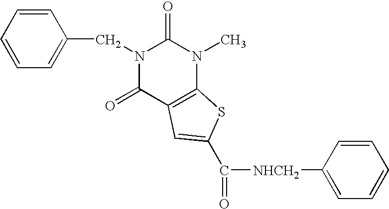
C1=CC=C(CN2C(=O)C3=C(N(C)C2=O)SC(C(=O)[NHCH2]C2=CC=CC=C2)=C3)C=C1
